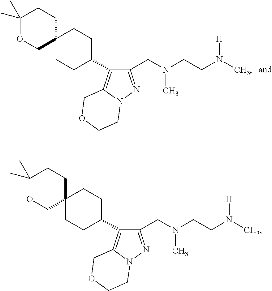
C1(C2=C3N(N=C2CN(CCN(C)[H])C)CCOC3)CCC2(CC1)CCC(C)(C)OC2.C1(C2=C3N(N=C2CN(CCN(C)[H])C)CCOC3)CCC2(CC1)CCC(C)(C)OC2
